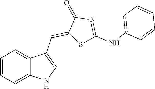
C1=CC=C2C(=C1)C(C=C1SC(NC3=CC=CC=C3)=NC1=O)=CN2
